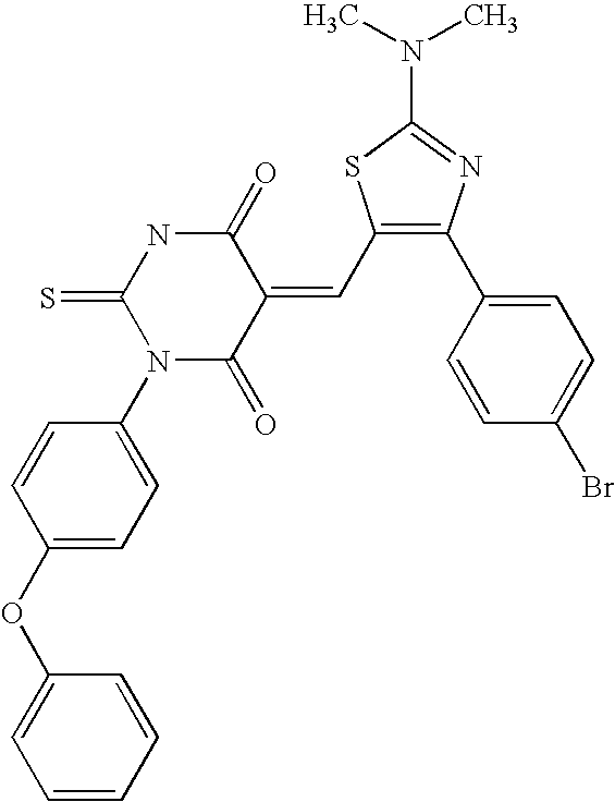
C1(C=C2C(=O)NC(=S)N(C3=CC=C(OC4=CC=CC=C4)C=C3)C2=O)=C(C2=CC=C(Br)C=C2)N=C(N(C)C)S1
